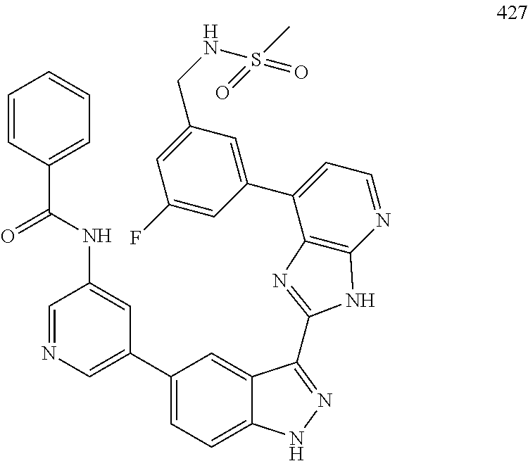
C1(C2=CN=CC(NC(C3=CC=CC=C3)=O)=C2)=CC=C2C(=C1)C(C1=NC3=C(N=CC=C3C3=CC(CNS(C)(=O)=O)=CC(F)=C3)N1)=NN2
